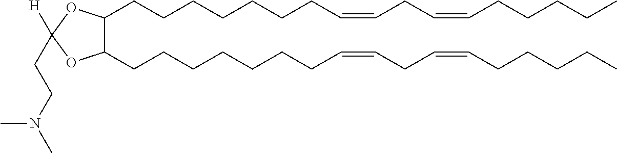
C1(CCCCCCCC=CCC=CCCCCC)C(CCCCCCCC=CCC=CCCCCC)OC([H])(CCN(C)C)O1
